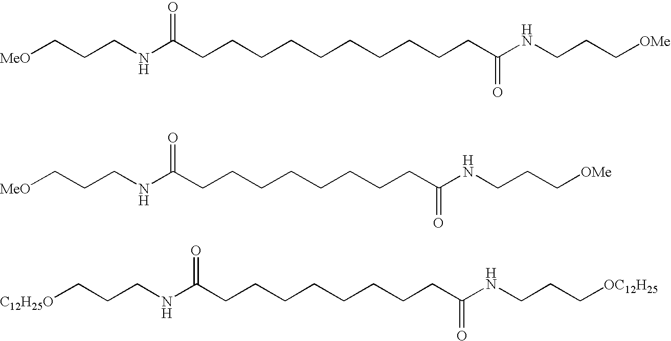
[MeO]CCCNC(CCCCCCCCCCC(NCCC[OMe])=O)=O.[MeO]CCCNC(CCCCCCCCC(NCCC[OMe])=O)=O.[C12H25O]CCCNC(CCCCCCCCC(NCCC[OC12H25])=O)=O
